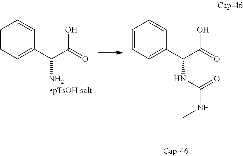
C1=CC=C(C(C(O)=O)N)C=C1.C1=CC=C(C(C(O)=O)NC(NCC)=O)C=C1
